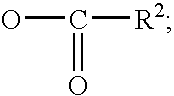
OC([R2])=O
